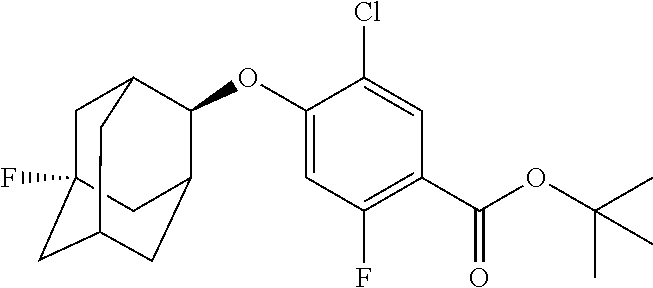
O(C1=CC(F)=C(C(OC(C)(C)C)=O)C=C1Cl)C1C2CC3CC(F)(CC1C3)C2
